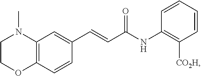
C12=C(C=CC(C=CC(NC3=C([CO2H])C=CC=C3)=O)=C1)OCCN2C
